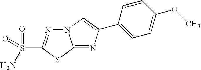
N12N=C(S(=O)(=O)N)SC1=NC(C1=CC=C(OC)C=C1)=C2
